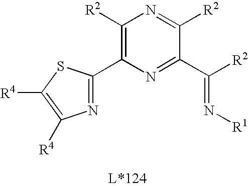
C1([R2])=C(C2=NC([R4])=C([R4])S2)N=C(C([R2])=N[R1])C([R2])=N1
